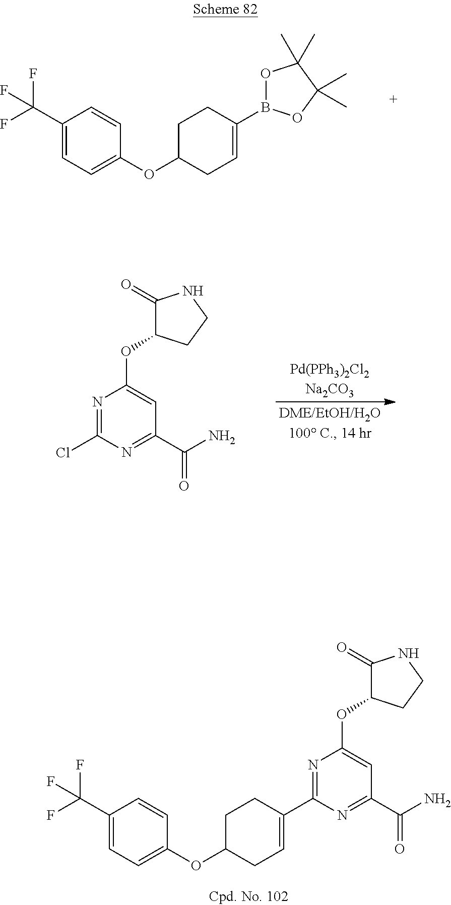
C1(C(F)(F)F)=CC=C(OC2CC=C(B3OC(C)(C)C(C)(C)O3)CC2)C=C1.N1=C(Cl)N=C(C(N)=O)C=C1OC1C(=O)NCC1.C1(C(F)(F)F)=CC=C(OC2CC=C(C3=NC(OC4C(=O)NCC4)=CC(C(N)=O)=N3)CC2)C=C1
